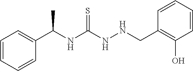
C1(C(NC(NNCC2=C(O)C=CC=C2)=S)C)=CC=CC=C1
